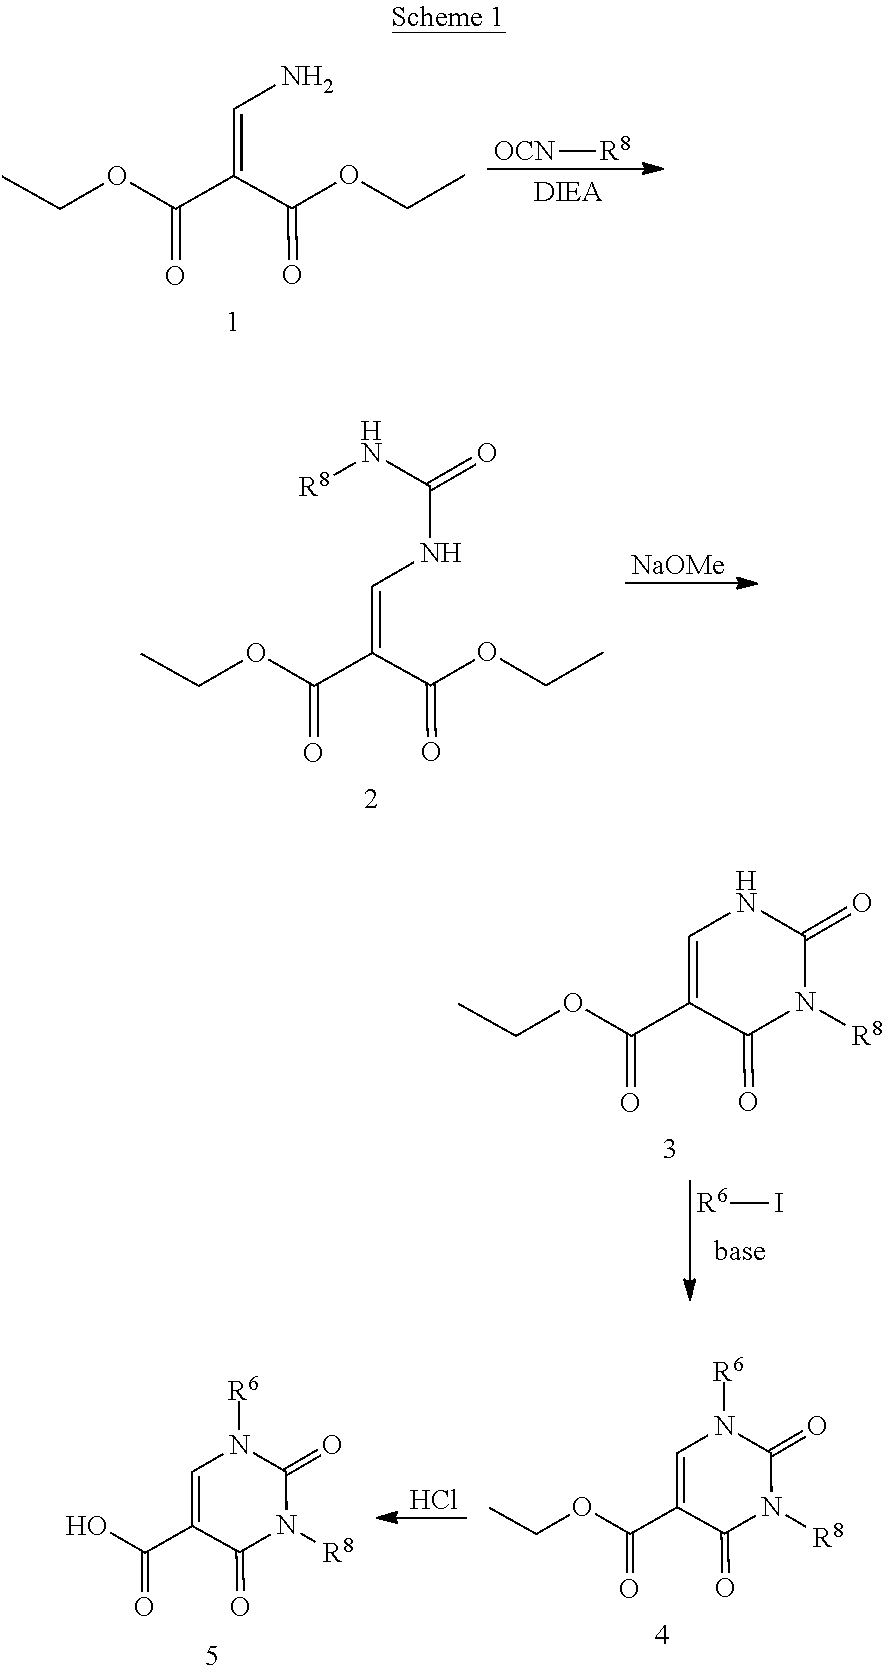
[OCN][R8].C(=CN)(C(=O)OCC)C(=O)OCC.[NaOMe].C(=CNC(=O)N[R8])(C(=O)OCC)C(=O)OCC.[R6]I.C1(C(=O)OCC)=CNC(=O)N([R8])C1=O.Cl.C1(C(=O)OCC)=CN([R6])C(=O)N([R8])C1=O.C1(C(=O)O)=CN([R6])C(=O)N([R8])C1=O
